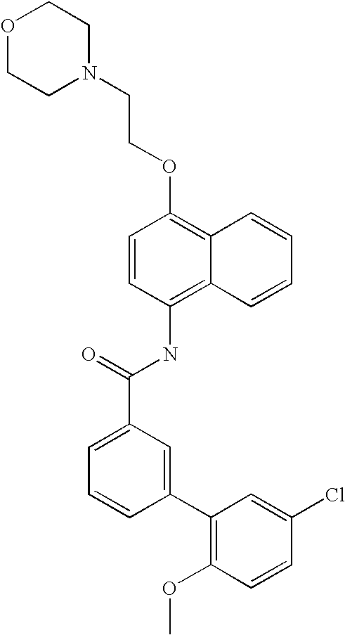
O1CCN(CCOC2=C3C(=C(NC(C4=CC=CC(C5=C(OC)C=CC(Cl)=C5)=C4)=O)C=C2)C=CC=C3)CC1
